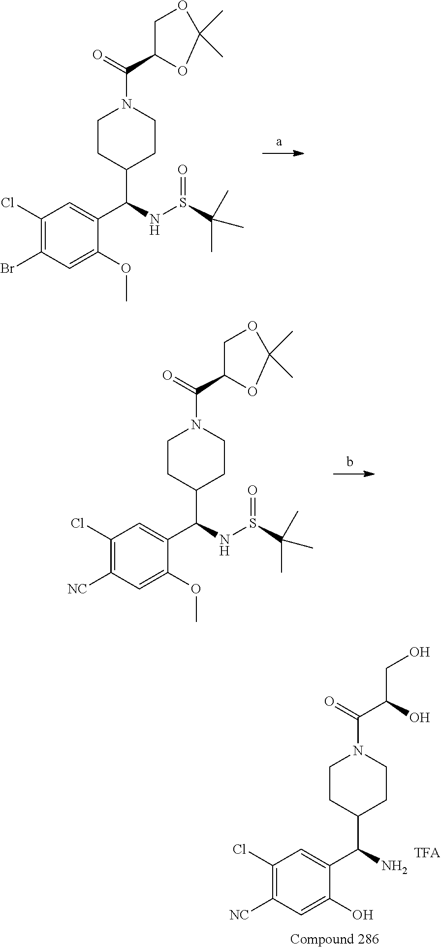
C1(Cl)=C([NC])C=C(O)C(C(N)C2CCN(C(=O)C(O)CO)CC2)=C1.C1(Cl)=C(Br)C=C(OC)C(C(NS(C(C)(C)C)=O)C2CCN(C(=O)C3OC(C)(C)OC3)CC2)=C1.C1(Cl)=C([NC])C=C(OC)C(C(NS(C(C)(C)C)=O)C2CCN(C(=O)C3OC(C)(C)OC3)CC2)=C1
